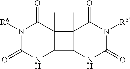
N1([R6])C(=O)NC2C(C)(C1=O)C1(C)C2NC(=O)N([R6])C1=O
